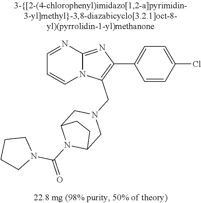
C1=CC(Cl)=CC=C1C1=C(CN2CC3N(C(=O)N4CCCC4)C(C2)CC3)N2C(=N1)N=CC=C2
